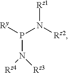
[Ry]P(N([Rz2])[Rz1])N([Rz4])[Rz3]
